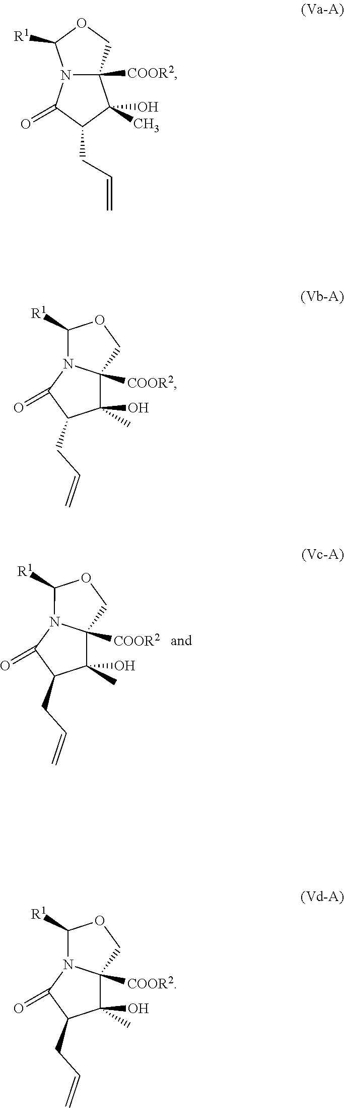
C1(C)(O)C2([COOR2])N(C(=O)C1CC=C)C([R1])OC2.C1(O)(C)C2([COOR2])N(C(=O)C1CC=C)C([R1])OC2.C1(O)(C)C2([COOR2])N(C(=O)C1CC=C)C([R1])OC2.C1(O)(C)C2([COOR2])N(C(=O)C1CC=C)C([R1])OC2
